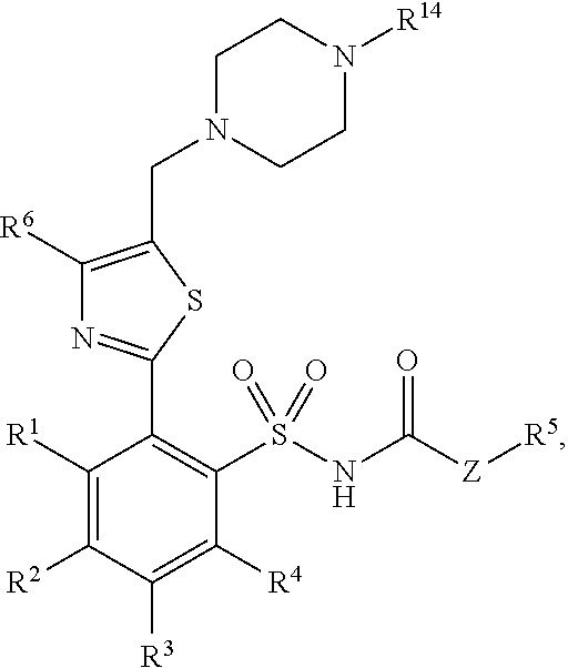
C1([R6])=C(CN2CCN([R14])CC2)SC(C2=C(S(NC([Z][R5])=O)(=O)=O)C([R4])=C([R3])C([R2])=C2[R1])=N1
